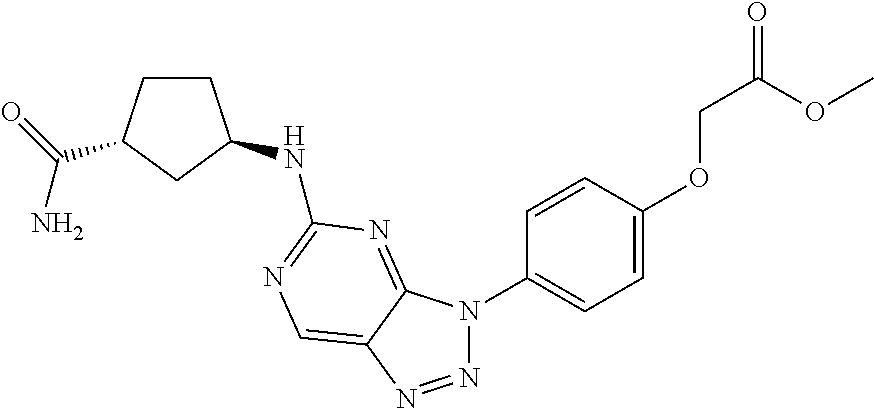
C1CC(C(=O)N)CC1NC1=NC=C2C(=N1)N(C1=CC=C(OCC(=O)OC)C=C1)N=N2
